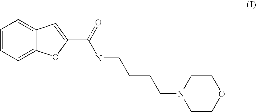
C1=CC=C2C(=C1)C=C(C(=O)NCCCCN1CCOCC1)O2
